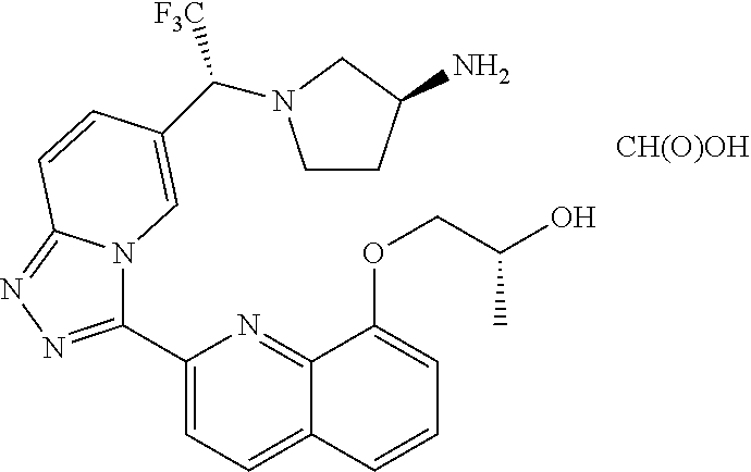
C1(C2=NN=C3N2C=C(C([F3C])N2CCC(N)C2)C=C3)=CC=C2C(=N1)C(OCC(O)C)=CC=C2.[CH(O)OH]
